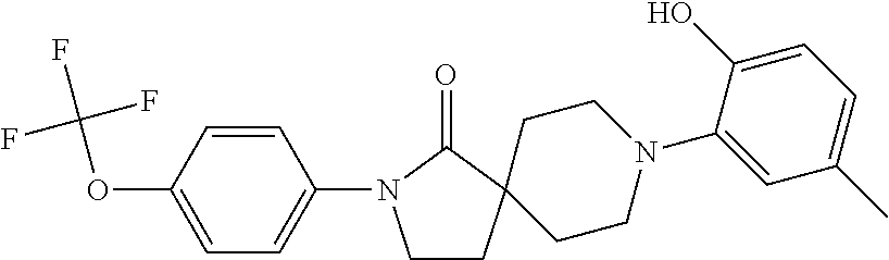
C1CC2(C(=O)N1C1=CC=C(OC(F)(F)F)C=C1)CCN(C1=CC(C)=CC=C1O)CC2
